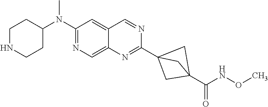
C1NCCC(N(C2=NC=C3C(=C2)C=NC(C24CC(C(=O)NOC)(C2)C4)=N3)C)C1
